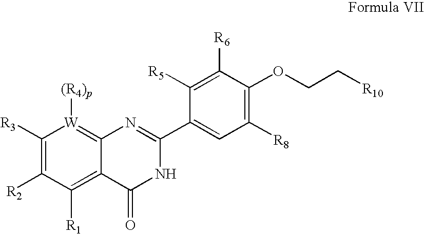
C1([R3])=C([R2])C([R1])=C2C(=[W]1[(R4)p])N=C(C1=CC([R8])=C(OCC[R10])C([R6])=C1[R5])NC2=O
